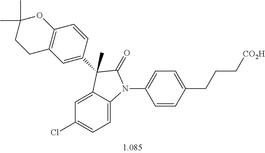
C1=C2C(=CC=C1Cl)N(C1=CC=C(CCC[CO2H])C=C1)C(=O)C2(C)C1=CC2=C(C=C1)OC(C)(C)CC2
